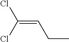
C(CC)=C(Cl)Cl
